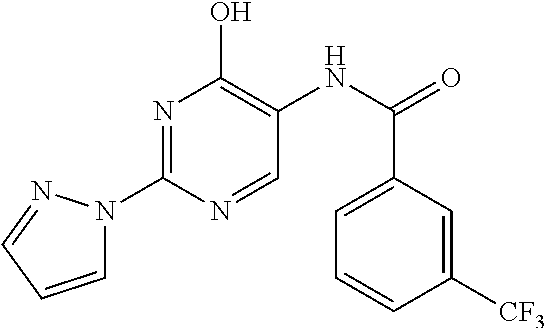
N1=C(N2C=CC=N2)N=CC(NC(=O)C2=CC=CC([CF3])=C2)=C1O
